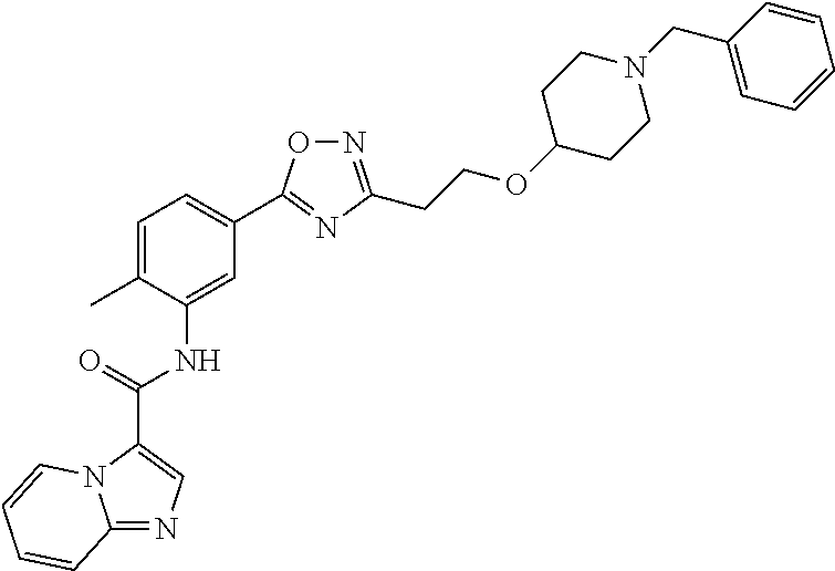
C12=NC=C(C(NC3=CC(C4=NC(CCOC5CCN(CC6=CC=CC=C6)CC5)=NO4)=CC=C3C)=O)N1C=CC=C2
